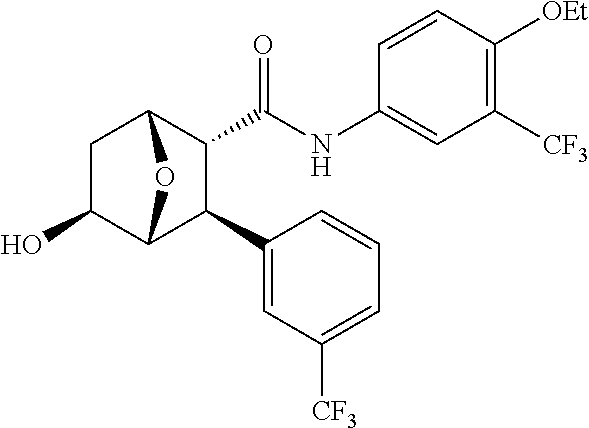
C1(O)C2C(C3=CC([CF3])=CC=C3)C(C(NC3=CC([CF3])=C([OEt])C=C3)=O)C(C1)O2
